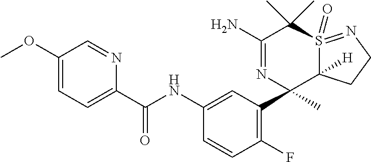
O(C1=CC=C(C(NC2=CC(C3(C)C4([H])S(=O)(=NCC4)C(C)(C)C(N)=N3)=C(F)C=C2)=O)N=C1)C
